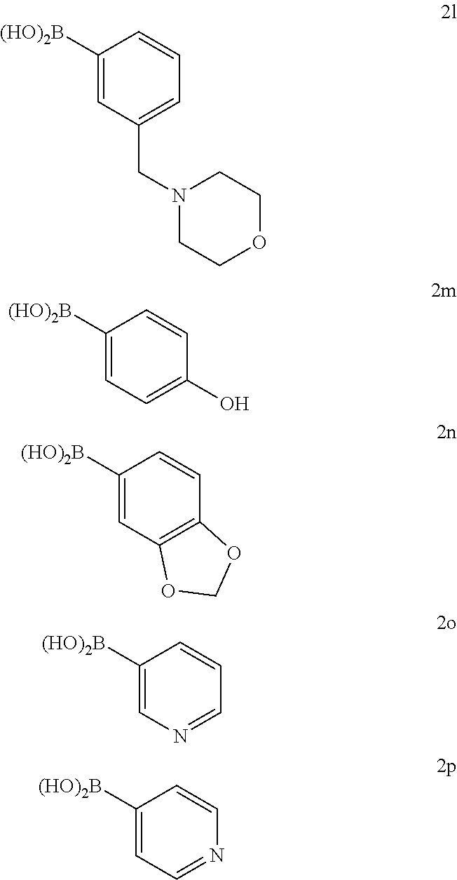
C1([(HO)2B])=CC(CN2CCOCC2)=CC=C1.C1([(HO)2B])=CC=C(O)C=C1.C1([(HO)2B])=CC2=C(C=C1)OCO2.C1([(HO)2B])=CN=CC=C1.C1([(HO)2B])=CC=NC=C1
